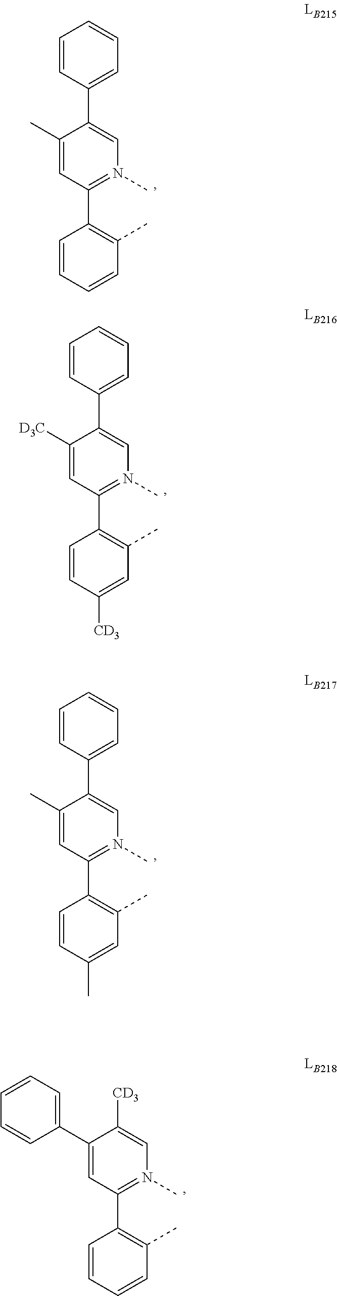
C1(C2=CC=CC=C2)=CC(C2=C(C)C=CC=C2)=N(C)C=C1[CD3].C1(C)=CC(C2=C(C)C=CC=C2)=N(C)C=C1C1=CC=CC=C1.C1([D3C])=CC(C2=C(C)C=C([CD3])C=C2)=N(C)C=C1C1=CC=CC=C1.C1(C)=CC(C2=C(C)C=C(C)C=C2)=N(C)C=C1C1=CC=CC=C1
